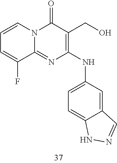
C1=CC=C(F)C2=NC(NC3=CC=C4C(=C3)C=NN4)=C(CO)C(=O)N12
